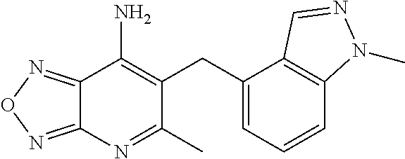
C12=NON=C1N=C(C)C(CC1=CC=CC3=C1C=NN3C)=C2N
